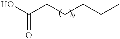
OC(CCCCC)=O
